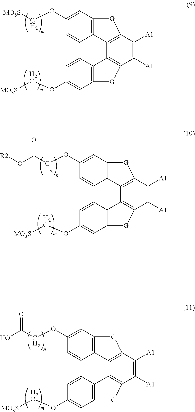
[MO3S]COC1=CC2=C(C3=C(C([A1])=C([A1])C4=C3C3=C(C=C(OC[MO3S])C=C3)[G]4)[G]2)C=C1.C(COC1=CC2=C(C3=C(C([A1])=C([A1])C4=C3C3=C(C=C(OC[MO3S])C=C3)[G]4)[G]2)C=C1)(O[R2])=O.C(COC1=CC2=C(C3=C(C([A1])=C([A1])C4=C3C3=C(C=C(OC[MO3S])C=C3)[G]4)[G]2)C=C1)(O)=O
